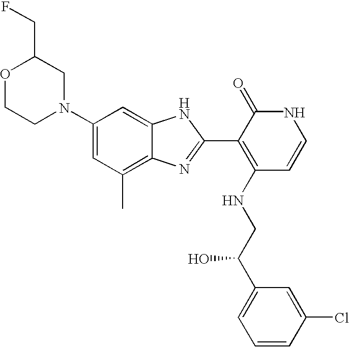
C1CN(C2=CC(C)=C3C(=C2)NC(C2=C(NCC(C4=CC=CC(Cl)=C4)O)C=CNC2=O)=N3)CC(CF)O1
